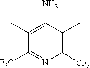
C1(C)=C(N)C(C)=C([CF3])N=C1[F3C]
